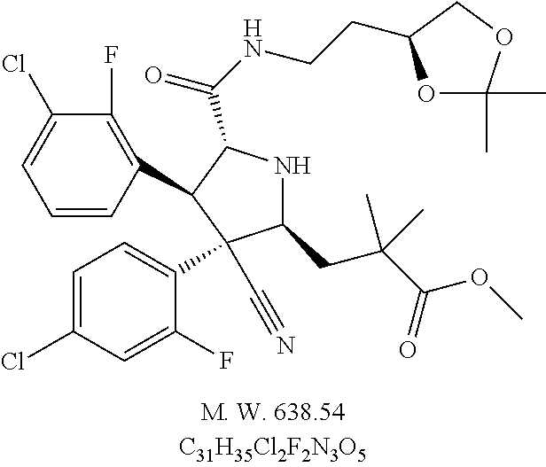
C1=CC(C2C(C(=O)NCCC3OC(C)(C)OC3)NC(CC(C(=O)OC)(C)C)C2(C2=CC=C(Cl)C=C2F)C#N)=C(F)C(Cl)=C1
